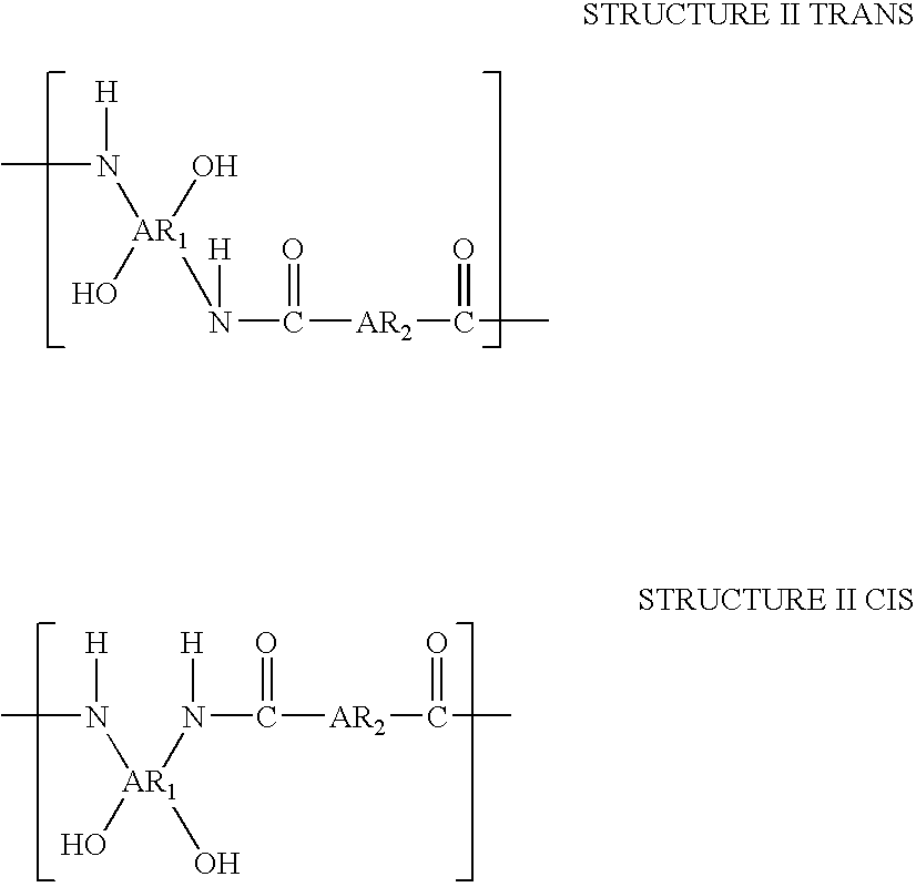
CN([H])[AR1](O)(O)N(C([AR2]C(=O)C)=O)[H].CN([H])[AR1](O)(N(C(=O)[AR2]C(=O)C)[H])O
